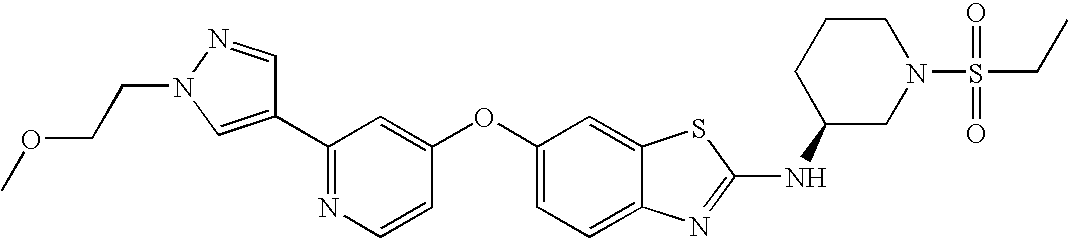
N1=C(C2=CN(CCOC)N=C2)C=C(OC2=CC=C3C(=C2)SC(NC2CN(S(CC)(=O)=O)CCC2)=N3)C=C1
